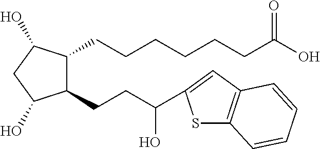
C1(CCC(O)C2=CC3=C(S2)C=CC=C3)C(O)CC(O)C1CCCCCCC(O)=O
